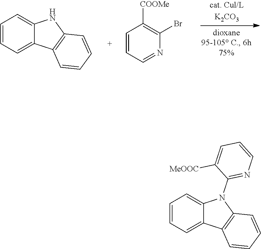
C1=CC=C2C(=C1)NC1=C2C=CC=C1.C1=CC=NC(Br)=C1[COOMe].C1=CC=C2C(=C1)N(C1=NC=CC=C1[MeOOC])C1=C2C=CC=C1
